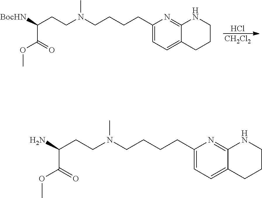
N(C)(CCCCC1=CC=C2C(=N1)NCCC2)CCC(C(OC)=O)[BocHN].Cl.[CH2Cl2].N(C)(CCCCC1=CC=C2C(=N1)NCCC2)CCC(C(OC)=O)N
